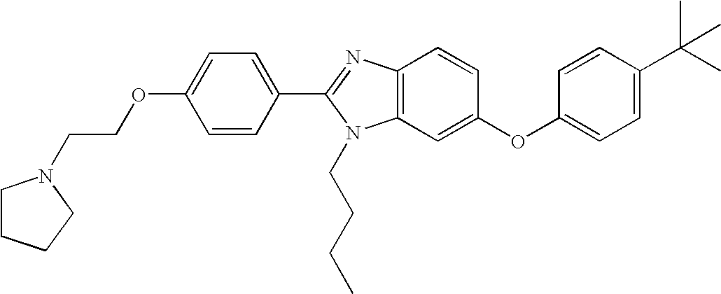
C12=C(C=C(OC3=CC=C(C(C)(C)C)C=C3)C=C1)N(CCCC)C(C1=CC=C(OCCN3CCCC3)C=C1)=N2
